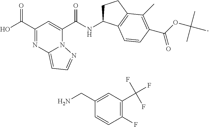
C1(C(O)=O)=NC2=CC=NN2C(C(NC2CCC3=C2C=CC(C(OC(C)(C)C)=O)=C3C)=O)=C1.C1(CN)=CC(C(F)(F)F)=C(F)C=C1
